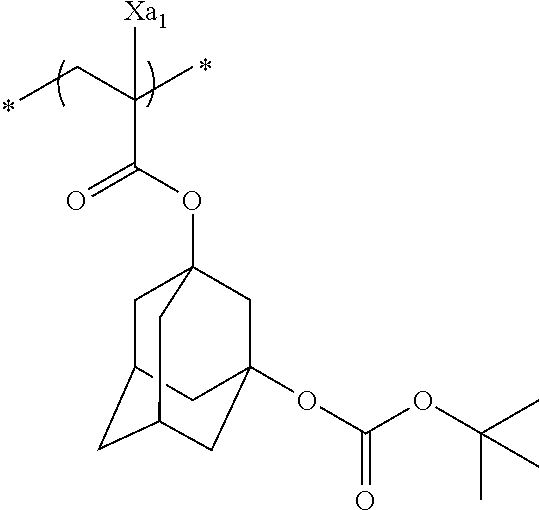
CCC(C)(C(OC12CC3CC(CC(OC(=O)OC(C)(C)C)(C1)C3)C2)=O)[Xa1]
